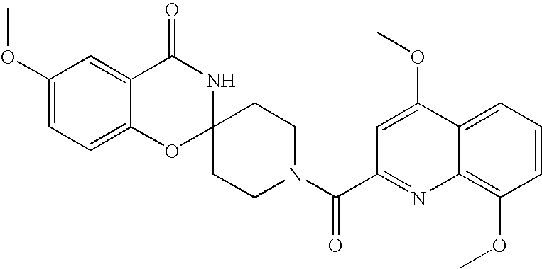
C1(OC)=CC=C2C(=C1)C(=O)NC1(O2)CCN(C(C2=NC3=C(OC)C=CC=C3C(OC)=C2)=O)CC1
